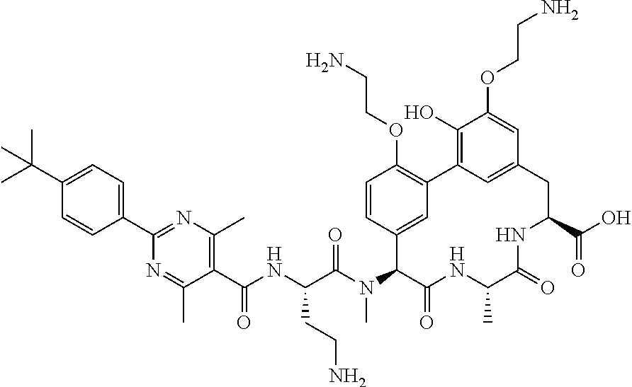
N1=C(C)C(C(NC(C(N(C2C(=O)NC(C)C(=O)NC(C(O)=O)CC3=CC(=C(O)C(OCCN)=C3)C3=C(OCCN)C=CC2=C3)C)=O)CCN)=O)=C(C)N=C1C1=CC=C(C(C)(C)C)C=C1
